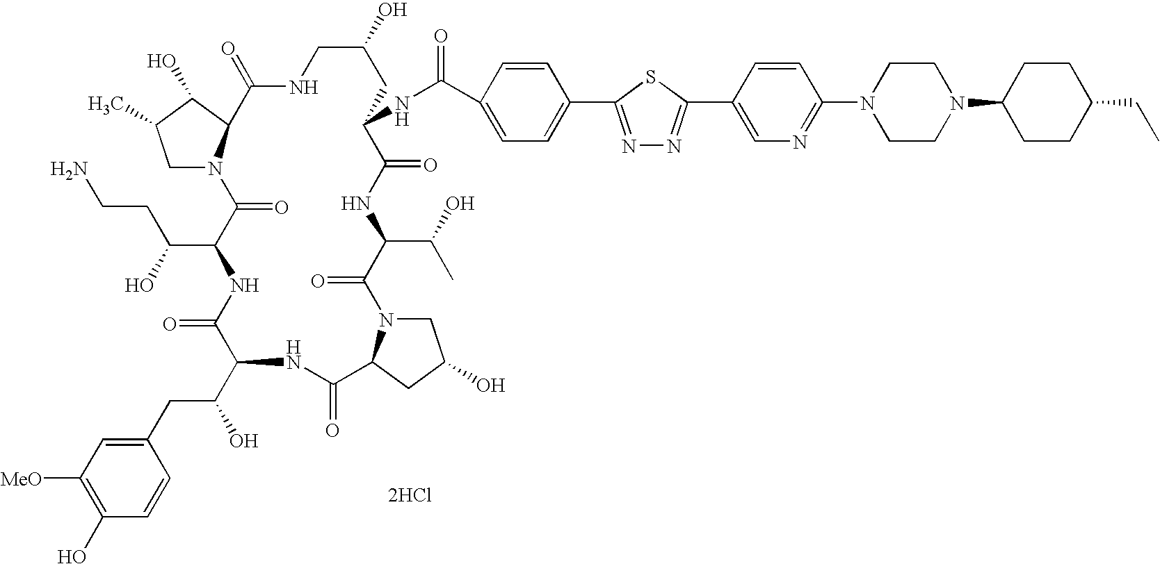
[2HCl].C1N2C(C(O)C1C)C(=O)NCC(O)CC(NC(=O)C1=CC=C(C3=NN=C(C4=CN=C(N5CCN(C6CCC(CC)CC6)CC5)C=C4)S3)C=C1)C(=O)NC(C(O)C)C(=O)N1CC(O)CC1C(=O)NC(C(CC1=CC([MeO])=C(O)C=C1)O)C(=O)NC(C(O)CCN)C2=O
